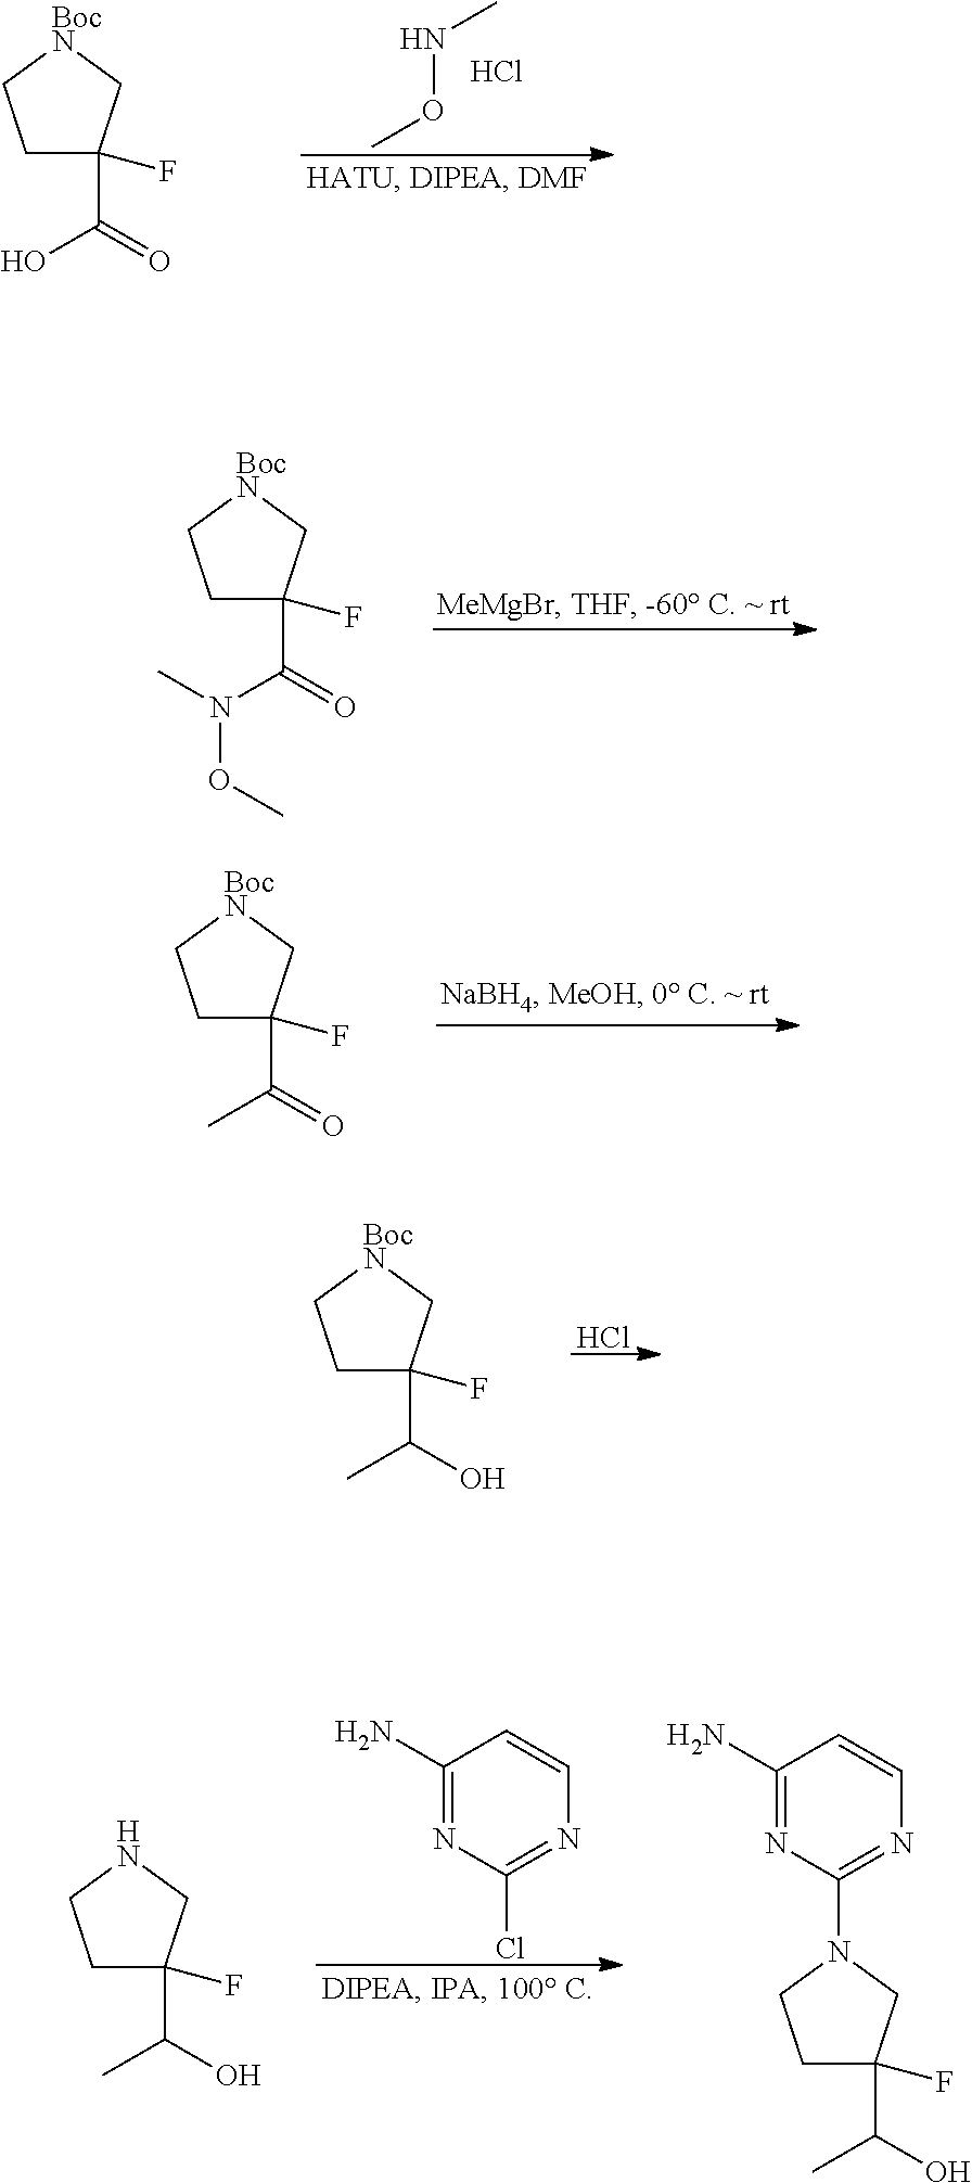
CONC.Cl.C1C(C(=O)O)(F)C[BocN]C1.C1C(C(=O)N(C)OC)(F)C[BocN]C1.C1C(C(=O)C)(F)C[BocN]C1.C1C(C(O)C)(F)C[BocN]C1.Cl.C1(N)=NC(Cl)=NC=C1.C1C(C(O)C)(F)CNC1.C1C(C(O)C)(F)CN(C2=NC=CC(N)=N2)C1
